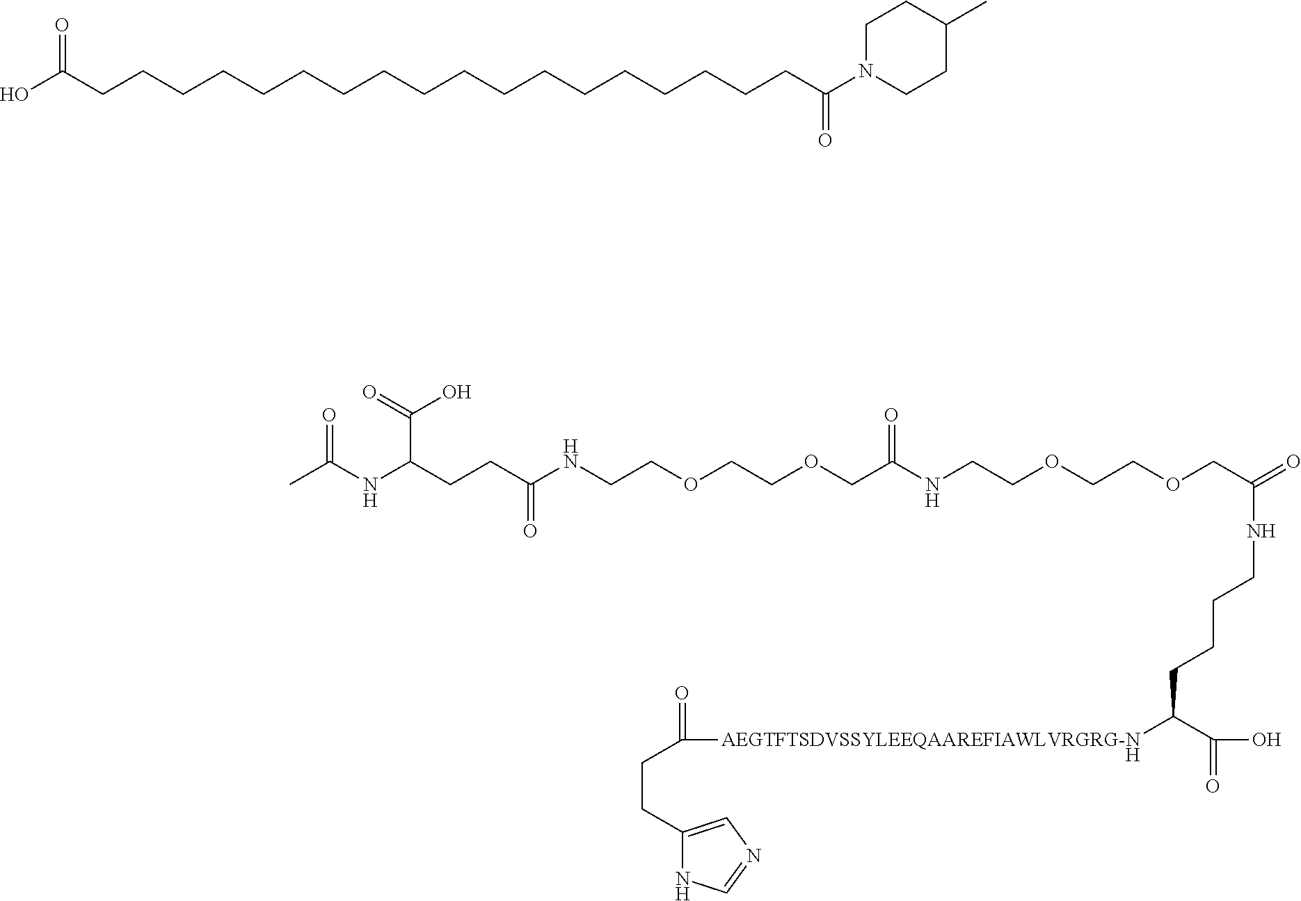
CC(NC(CCC(NCCOCCOCC(NCCOCCOCC(=O)NCCCCC(C(=O)O)[AEGTFTSDVSSYLEEQAAREFIAWLVRGRG-N]C(=O)CCC1=CN=CN1)=O)=O)C(=O)O)=O.[H].OC(CCCCCCCCCCCCCCCCCCC(N1CCC(C)CC1)=O)=O
